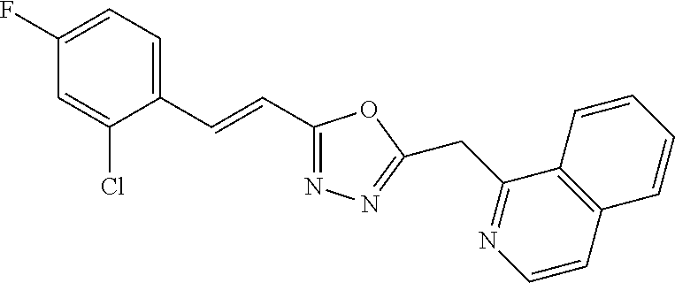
C1(F)=CC=C(C=CC2=NN=C(CC3=NC=CC4=C3C=CC=C4)O2)C(Cl)=C1
